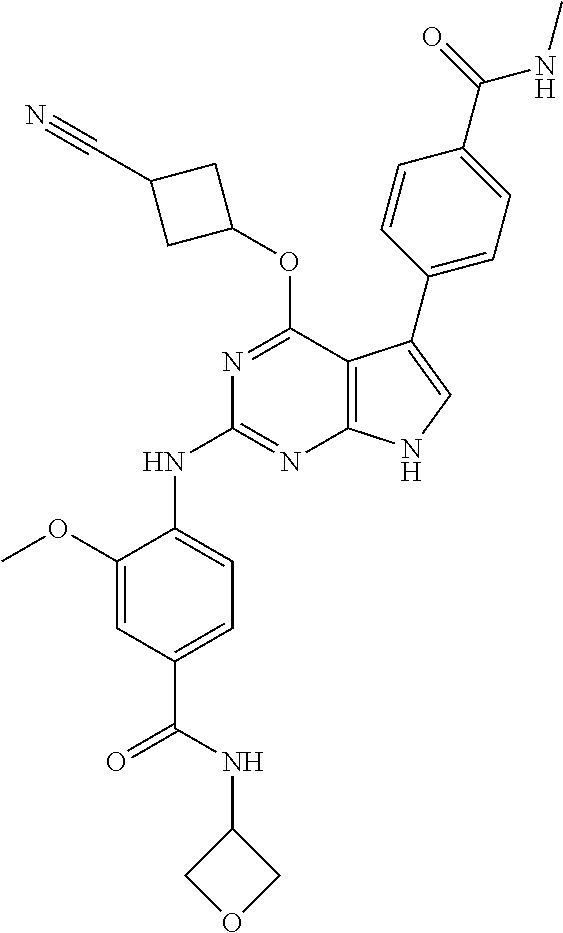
N1=C(OC2CC(C#N)C2)C2=C(N=C1NC1=CC=C(C(=O)NC3COC3)C=C1OC)NC=C2C1=CC=C(C(NC)=O)C=C1
